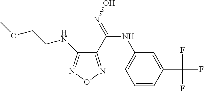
C1(C(=NO)NC2=CC=CC(C(F)(F)F)=C2)=NON=C1NCCOC
